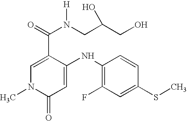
C1=C(C(N([H])CC(CO)O)=O)C(NC2=C(F)C=C(SC)C=C2)=CC(=O)N1C
